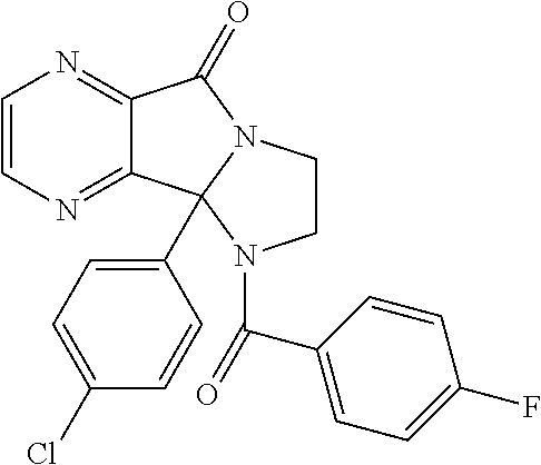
C1=CN=C2C(=N1)C(=O)N1CCN(C(C3=CC=C(F)C=C3)=O)C21C1=CC=C(Cl)C=C1
